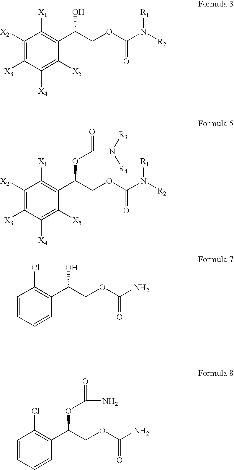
C1([X2])=C([X3])C([X4])=C([X5])C(C(COC(N([R2])[R1])=O)O)=C1[X1].C1([X2])=C([X3])C([X4])=C([X5])C(C(COC(N([R2])[R1])=O)OC(N([R4])[R3])=O)=C1[X1].C1=CC=CC(C(COC(N)=O)O)=C1Cl.C1=CC=CC(C(COC(N)=O)OC(N)=O)=C1Cl
